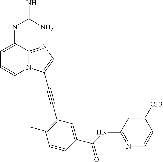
C1=C(NC(N)=N)C2=NC=C(C#CC3=C(C)C=CC(C(NC4=NC=CC([CF3])=C4)=O)=C3)N2C=C1
